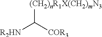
C([COR3])([R2HN])[(CH2)nR1X(CH2)mN3]
